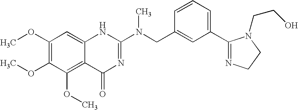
C1(OC)=C(OC)C(OC)=C2C(=C1)NC(N(CC1=CC(C3=NCCN3CCO)=CC=C1)C)=NC2=O
